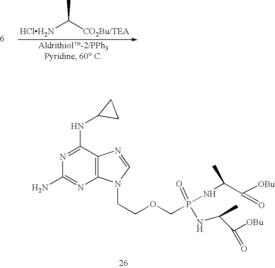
C1(NC2CC2)=NC(N)=NC2=C1N=CN2CCOCP(=O)(NC(C([OBu])=O)C)NC(C([OBu])=O)C.[HClH2N]C([CO2Bu/TEA])C
